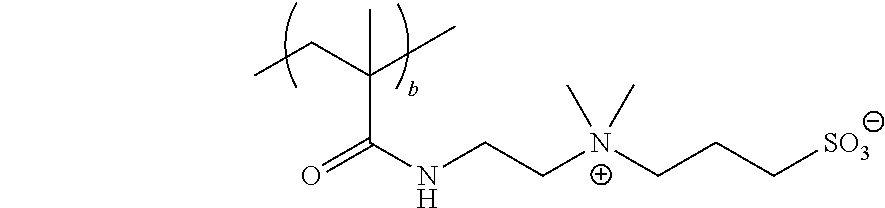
C(CC)(C)(C(=O)NCC[N+](CCC[SO3])(C)C)C
